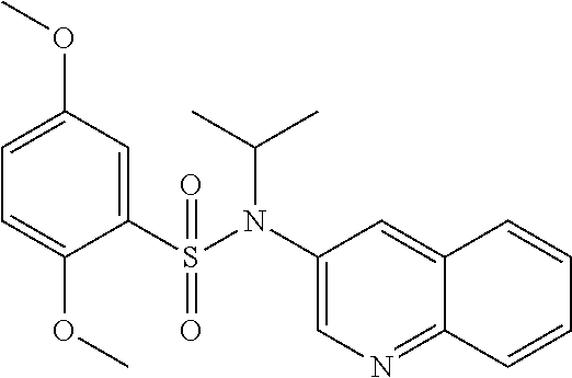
C1(S(N(C2=CN=C3C(=C2)C=CC=C3)C(C)C)(=O)=O)=CC(OC)=CC=C1OC
